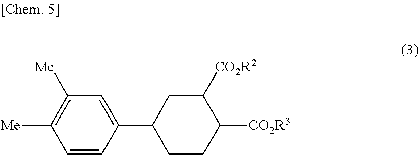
C1=CC(C2CCC([CO2R3])C([CO2R2])C2)=CC([Me])=C1[Me]
